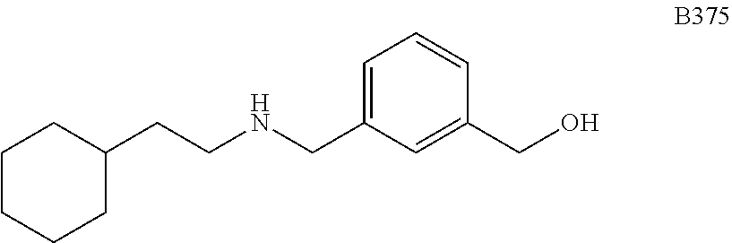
C1(CCNCC2=CC=CC(CO)=C2)CCCCC1
